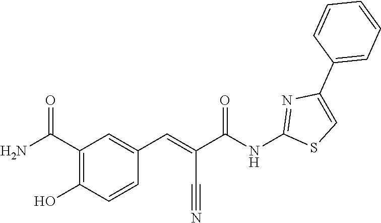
C1=CC(C2=CSC(NC(C(=CC3=CC(C(N)=O)=C(O)C=C3)C#N)=O)=N2)=CC=C1
